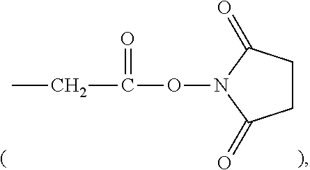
C1CC(=O)N(OC(=O)CC)C1=O
